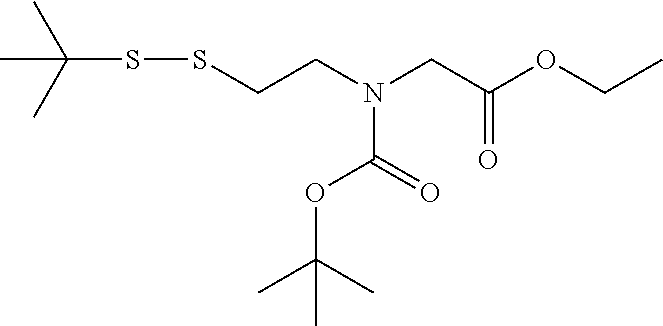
C(SSCCN(CC(OCC)=O)C(=O)OC(C)(C)C)(C)(C)C
